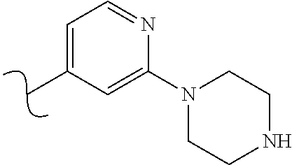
C1(N2CCNCC2)=CC(C)=CC=N1
